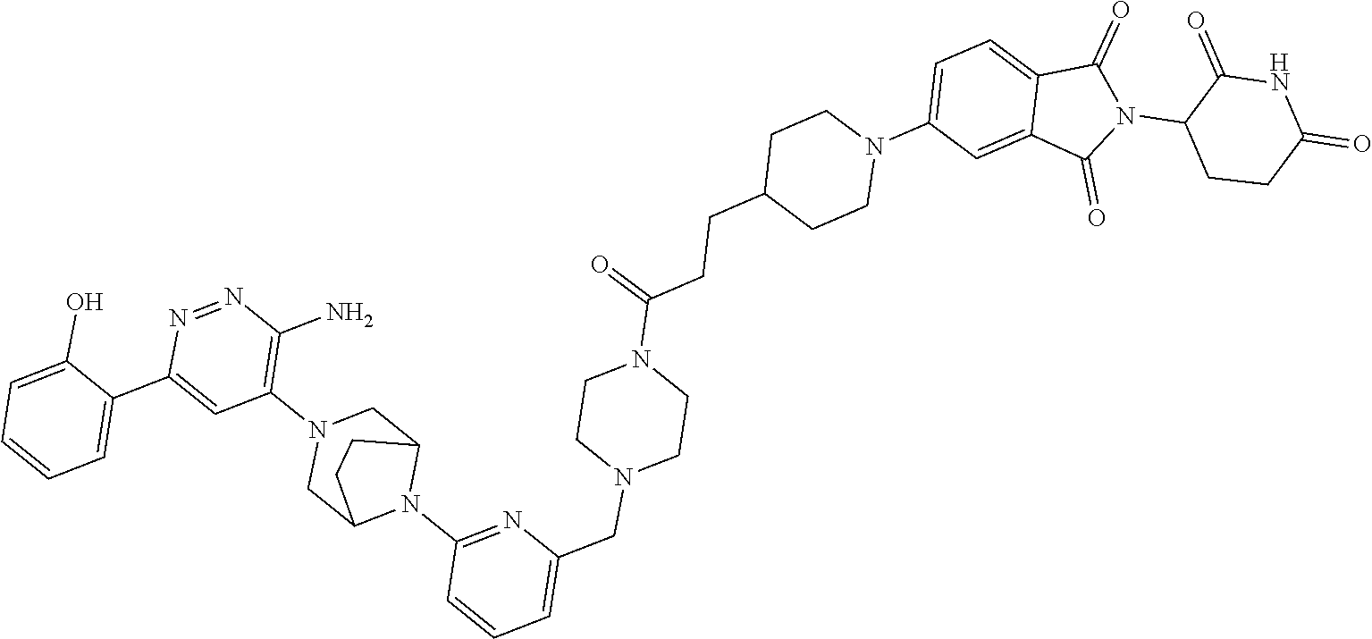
[H].C1=C(O)C(C2=CC(N3CC4N(C5=NC(CN6CCN(C(CCC7CCN(C8=CC=C9C(=C8)C(=O)N(C8CCC(=O)NC8=O)C9=O)CC7)=O)CC6)=CC=C5)C(C3)CC4)=C(N)N=N2)=CC=C1
